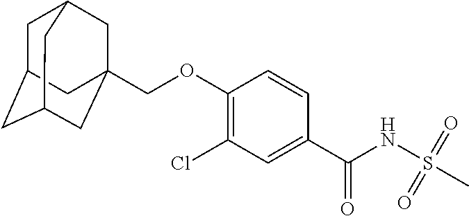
C1(Cl)=C(OCC23CC4CC(CC(C2)C4)C3)C=CC(C(NS(C)(=O)=O)=O)=C1
